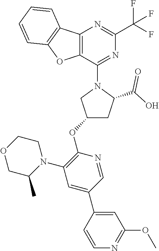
C12=C(C(N3CC(OC4=C(N5CCOCC5C)C=C(C5=CC(OC)=NC=C5)C=N4)CC3C(O)=O)=NC(C(F)(F)F)=N1)OC1=C2C=CC=C1
